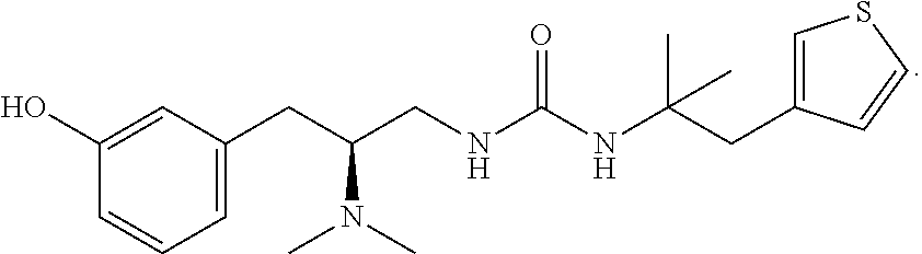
C1(O)=CC(CC(CNC(NC(CC2=CSC=C2)(C)C)=O)N(C)C)=CC=C1
